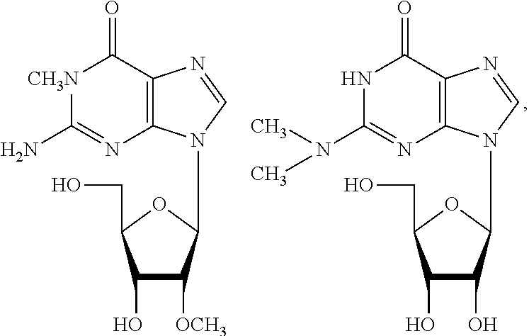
C1(O)C([OCH3])C(N2C3=C(N=C2)C(=O)[CH3N]C(N)=N3)OC1CO.C1(O)C(O)C(N2C3=C(N=C2)C(=O)NC(N(C)C)=N3)OC1CO
